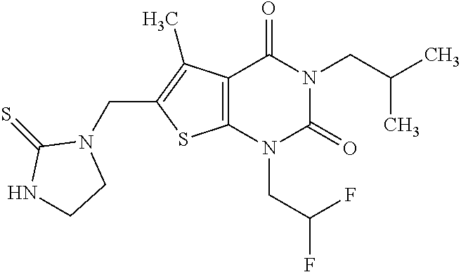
C12=C(N(CC(F)F)C(=O)N(CC(C)C)C1=O)SC(CN1C(=S)NCC1)=C2C
